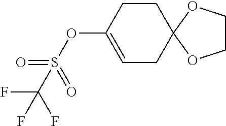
C1=C(OS(C(F)(F)F)(=O)=O)CCC2(C1)OCCO2
